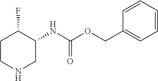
C1CNCC(NC(OCC2=CC=CC=C2)=O)C1F
